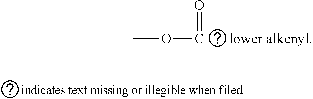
CO[C       lower alkenyl]=O
